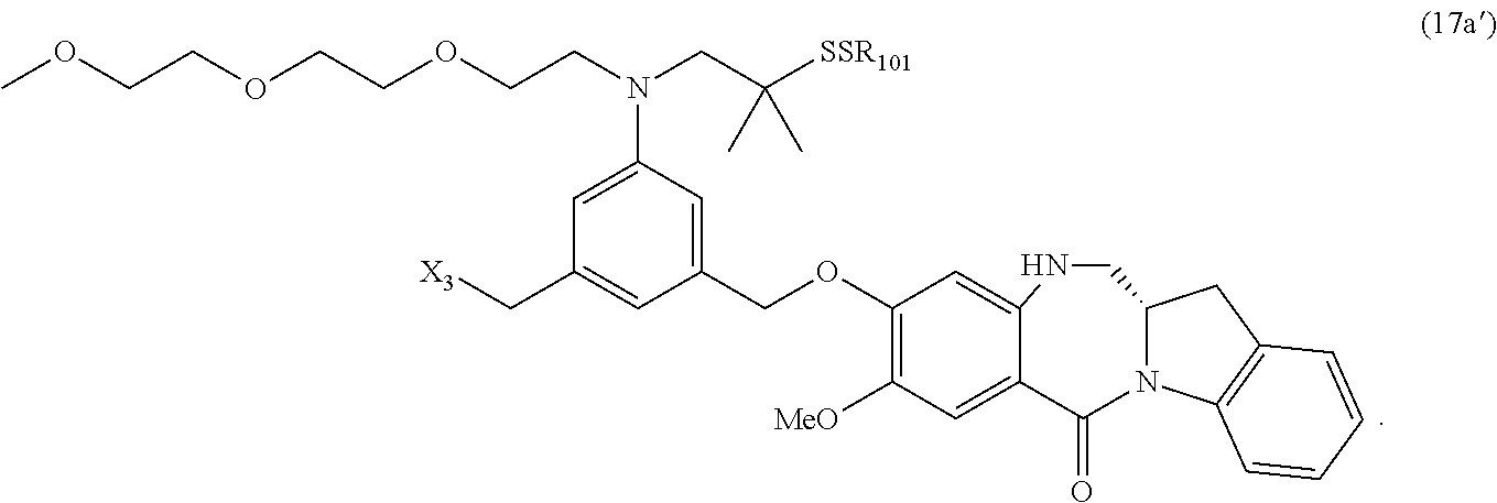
N12C(CC3=C1C=CC=C3)CNC1=CC(OCC3=CC(N(CC([SSR101])(C)C)CCOCCOCCOC)=CC(C[X3])=C3)=C([MeO])C=C1C2=O
